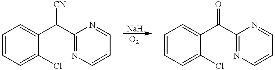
C1=CC=C(Cl)C(C(C2=NC=CC=N2)[CN])=C1.C1=CC=C(Cl)C(C(C2=NC=CC=N2)=O)=C1
